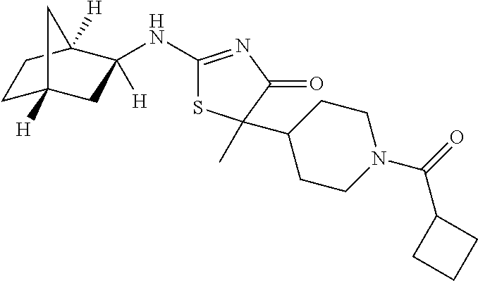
C1C2([H])CC([H])(NC3=NC(=O)C(C4CCN(C(=O)C5CCC5)CC4)(C)S3)C([H])(C1)C2
